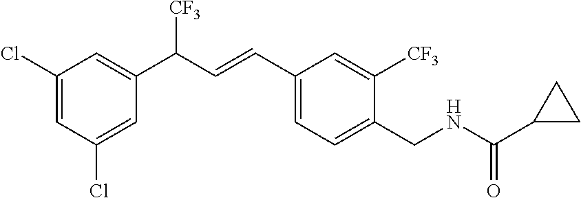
C1(Cl)=CC(Cl)=CC(C(C=CC2=CC=C(CNC(=O)C3CC3)C([CF3])=C2)[CF3])=C1
